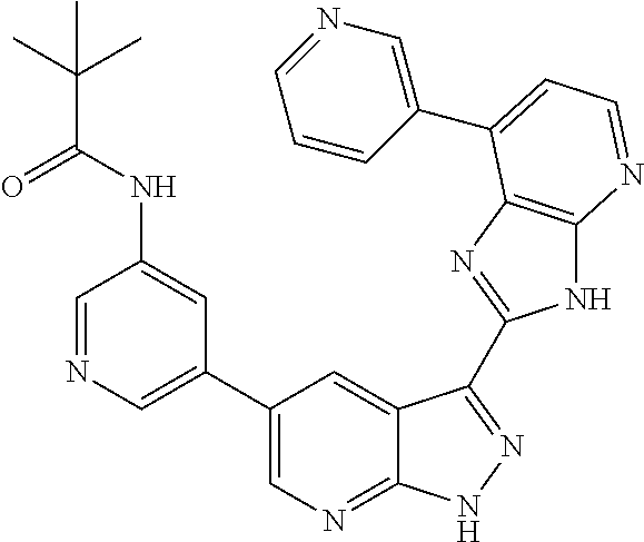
C1=NC=C(C2=CN=C3C(=C2)C(C2=NC4=C(N2)N=CC=C4C2=CN=CC=C2)=NN3)C=C1NC(=O)C(C)(C)C
